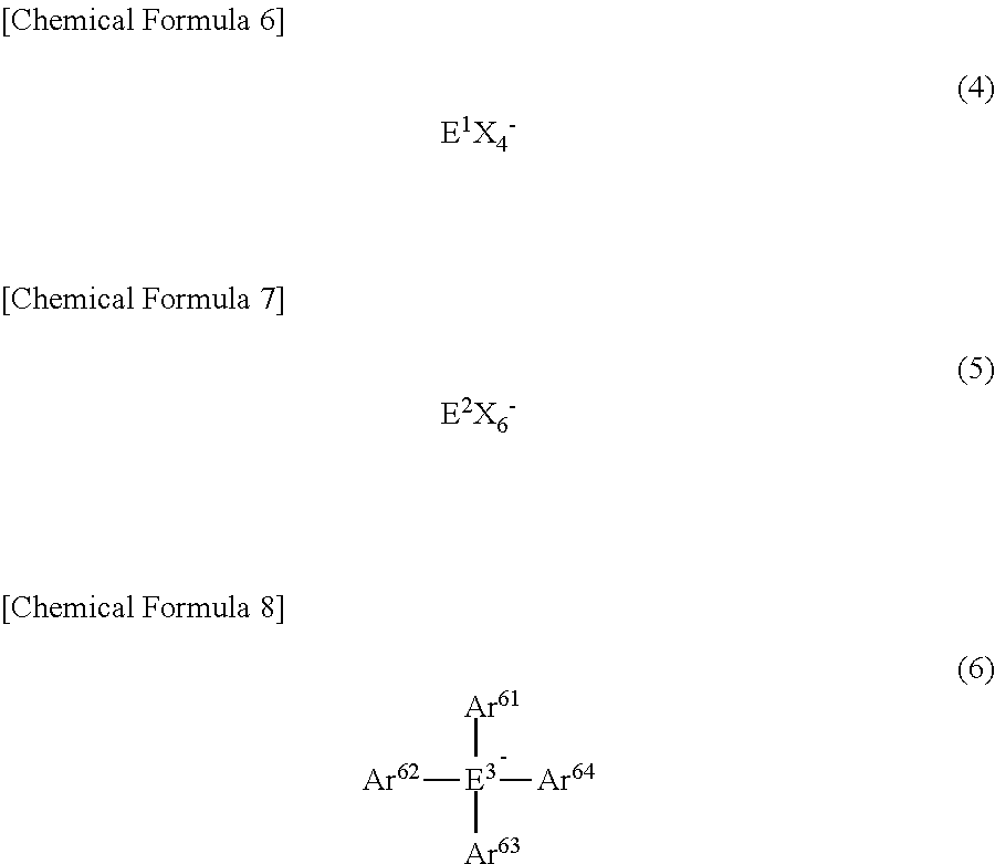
[Ar62][E3]([Ar64])([Ar61])[Ar63]
